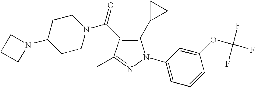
C(=O)(N1CCC(N2CCC2)CC1)C1=C(C2CC2)N(C2=CC=CC(OC(F)(F)F)=C2)N=C1C
